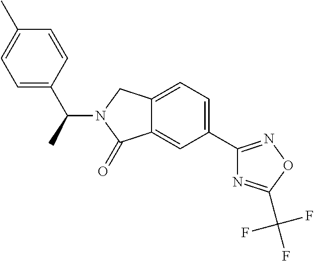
C1(C2=CC=C3C(=C2)C(=O)N(C(C2=CC=C(C)C=C2)C)C3)=NOC(C(F)(F)F)=N1
